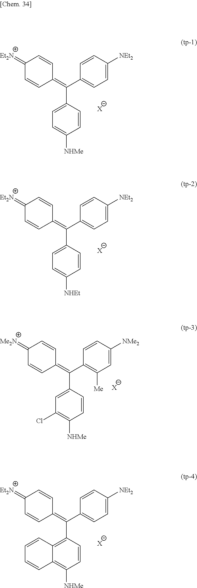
C1(=[Et2N])C=CC(=C(C2=CC=C([NEt2])C=C2)C2=CC=C([NHMe])C=C2)C=C1.[X].C1(=[Et2N])C=CC(=C(C2=CC=C([NEt2])C=C2)C2=CC=C([NHEt])C=C2)C=C1.[X].C1(=[Me2N])C=CC(=C(C2=C([Me])C=C([NMe2])C=C2)C2=CC(Cl)=C([NHMe])C=C2)C=C1.[X].C1(=[Et2N])C=CC(=C(C2=CC=C([NEt2])C=C2)C2=C3C(=C([NHMe])C=C2)C=CC=C3)C=C1.[X]
